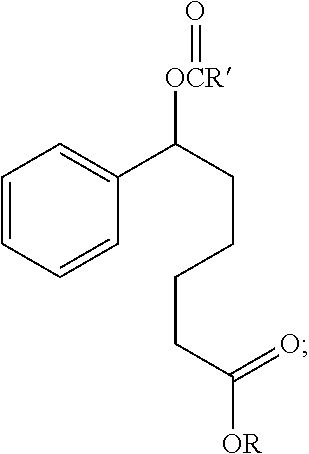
C1=CC=CC(C(CCCCC([OR])=O)[OCR]=O)=C1
